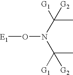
[E1]ON(C([G1])(C)[G2])C(C)([G1])[G2]
